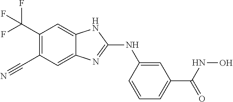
C1(C(F)(F)F)=C(C#N)C=C2C(=C1)NC(NC1=CC(C(=O)NO)=CC=C1)=N2
